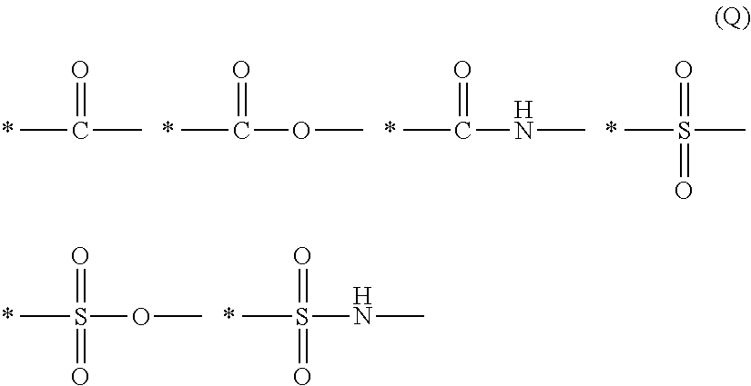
CC(C)=O.*.CC(OC)=O.*.CC(NC)=O.*.CS(C)(=O)=O.*.CS(OC)(=O)=O.*.CS(NC)(=O)=O.*
